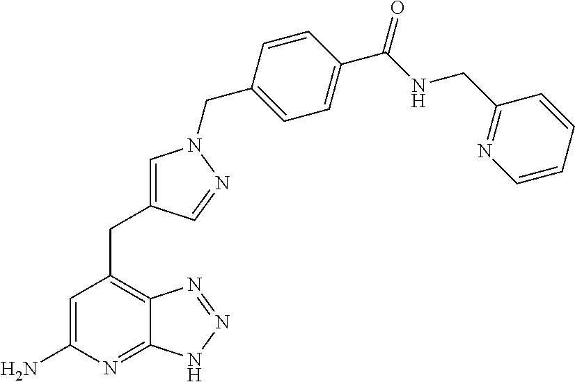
C1=C(N)N=C2C(=C1CC1=CN(CC3=CC=C(C(NCC4=NC=CC=C4)=O)C=C3)N=C1)N=NN2
